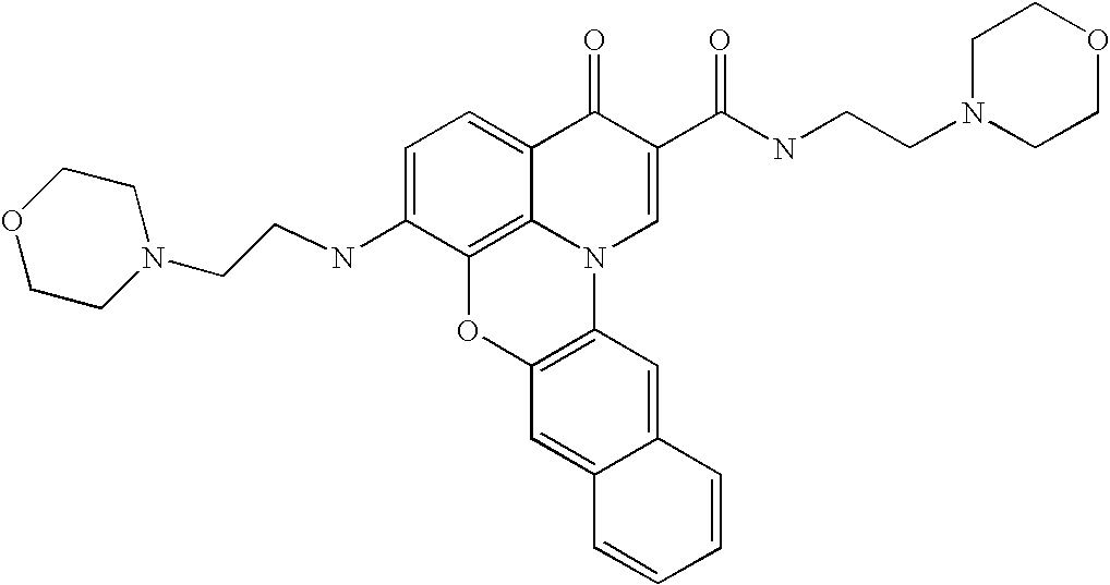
C1=C(NCCN2CCOCC2)C2=C3C(=C1)C(=O)C(C(NCCN1CCOCC1)=O)=CN3C1=C(O2)C=C2C(=C1)C=CC=C2
